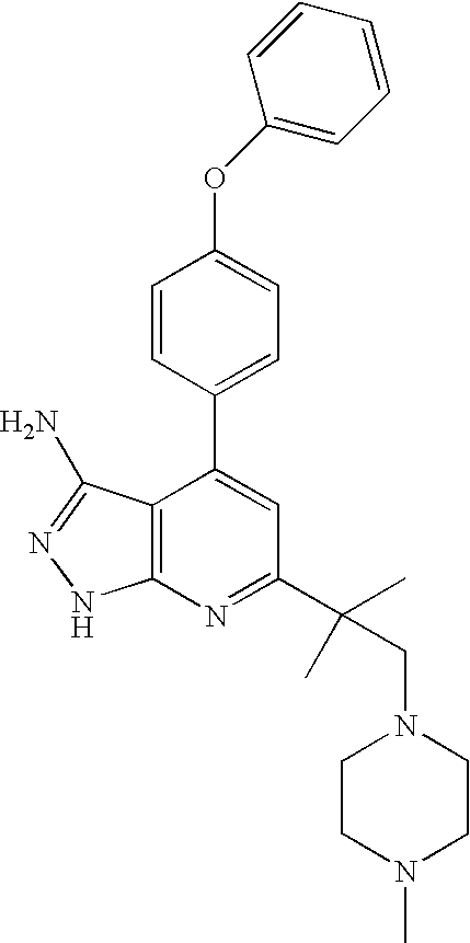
C1=CC(C2=CC(C(CN3CCN(C)CC3)(C)C)=NC3=C2C(N)=NN3)=CC=C1OC1=CC=CC=C1
